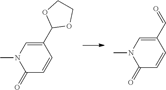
C1(C=O)=CN(C)C(=O)C=C1.C1(C2OCCO2)=CN(C)C(=O)C=C1
